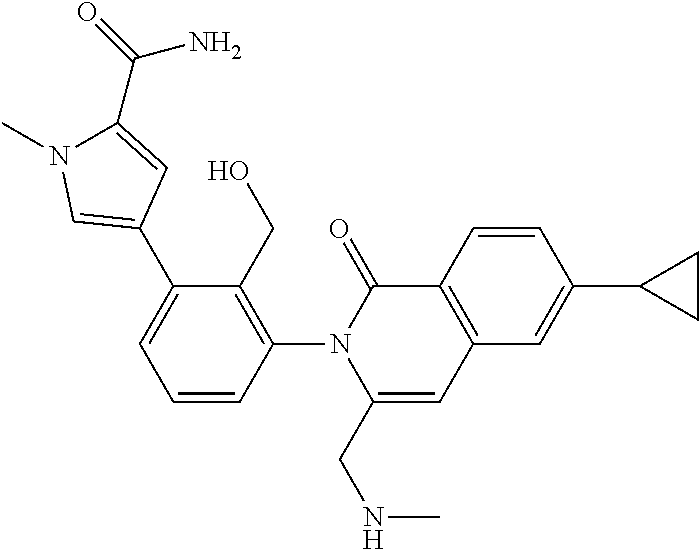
C1=CC(N2C(CNC)=CC3=C(C2=O)C=CC(C2CC2)=C3)=C(CO)C(C2=CN(C)C(C(=O)N)=C2)=C1
